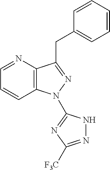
C1=NC2=C(C=C1)N(C1=NC([F3C])=NN1)N=C2CC1=CC=CC=C1
